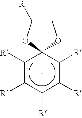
C1([R])C([R])C([R])C([R])C([R])C12OCC([R])O2
